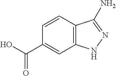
C1=CC2=C(C=C1C(O)=O)NN=C2N
